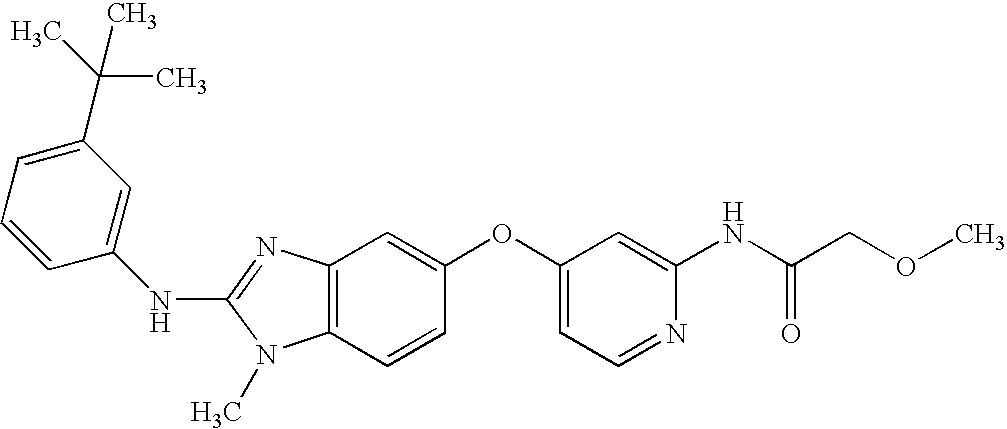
N(C1=NC2=C(N1C)C=CC(OC1=CC=NC(NC(COC)=O)=C1)=C2)C1=CC(C(C)(C)C)=CC=C1
